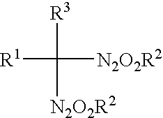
[R1]C([R3])([N2O2R2])[N2O2R2]
